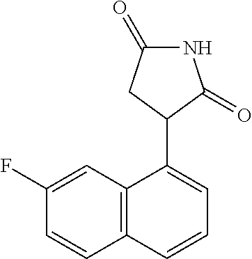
C12=C(C=C(F)C=C1)C(C1CC(=O)NC1=O)=CC=C2
